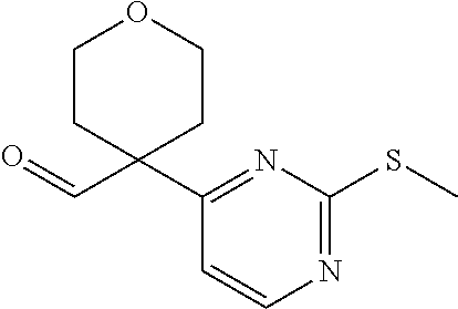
O=CC1(C2=NC(SC)=NC=C2)CCOCC1
